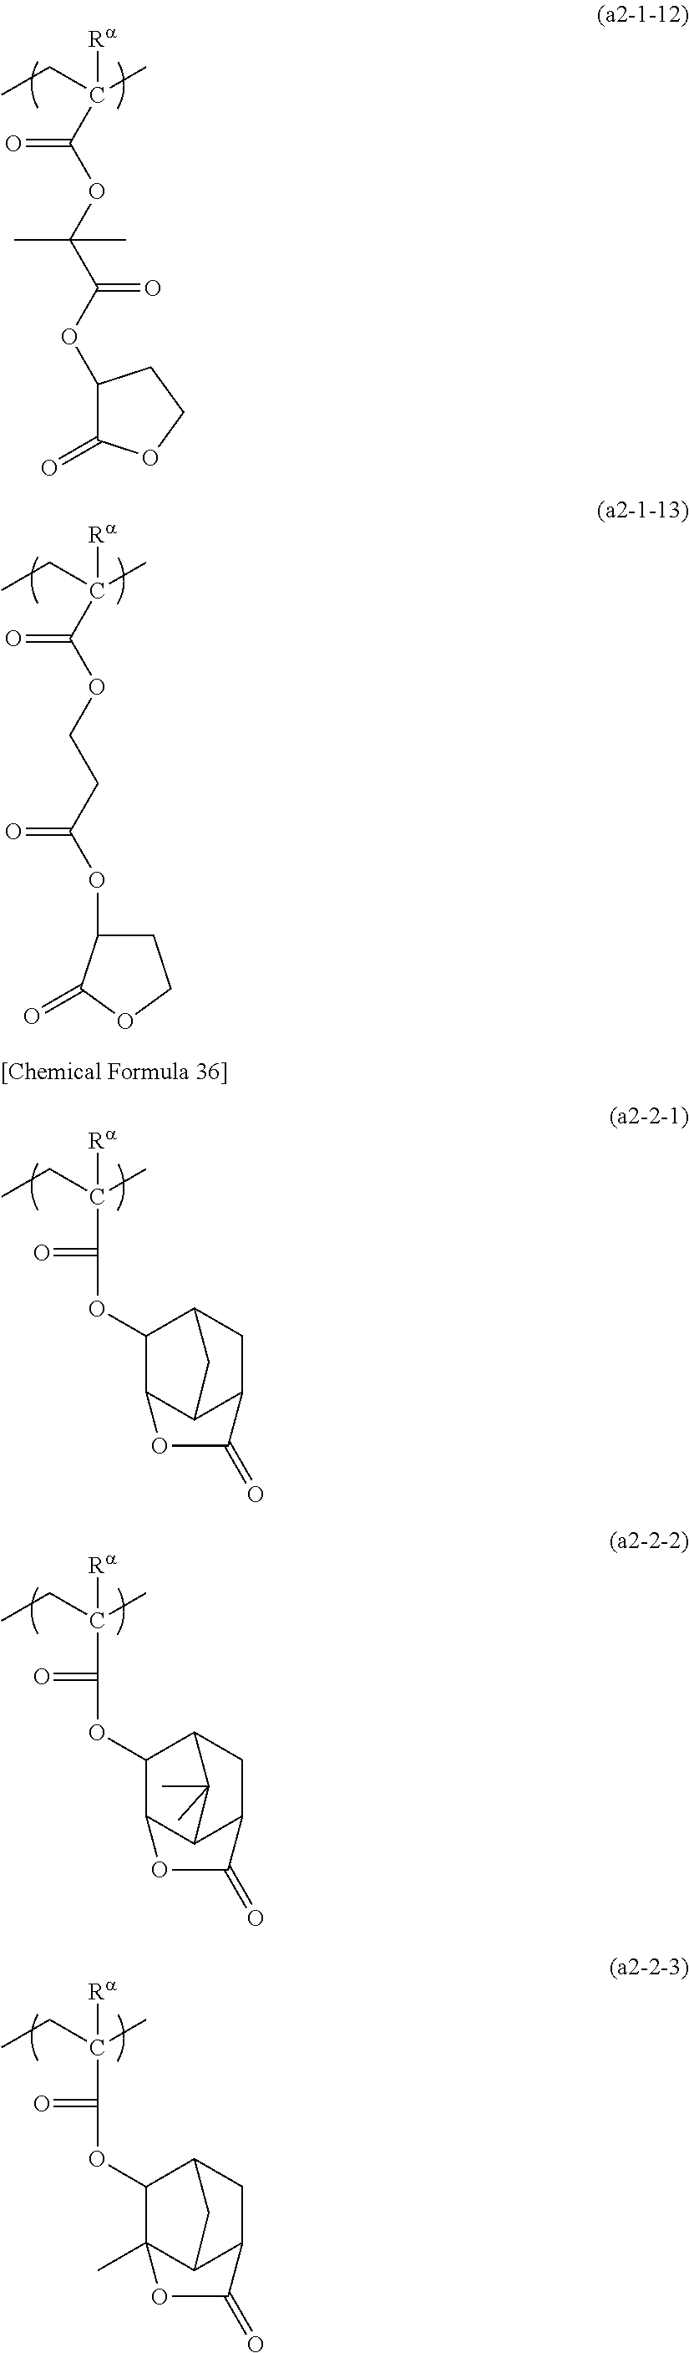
CCC(C)([Ra])C(OC(C(=O)OC1C(=O)OCC1)(C)C)=O.CCC(C)([Ra])C(OCCC(OC1CCOC1=O)=O)=O.CCC(C)([Ra])C(OC1C2C3C(CC1C3)C(=O)O2)=O.CCC(C)([Ra])C(OC1C2C3C(CC1C3(C)C)C(=O)O2)=O.CCC(C)([Ra])C(OC1C2(C)C3C(CC1C3)C(=O)O2)=O
